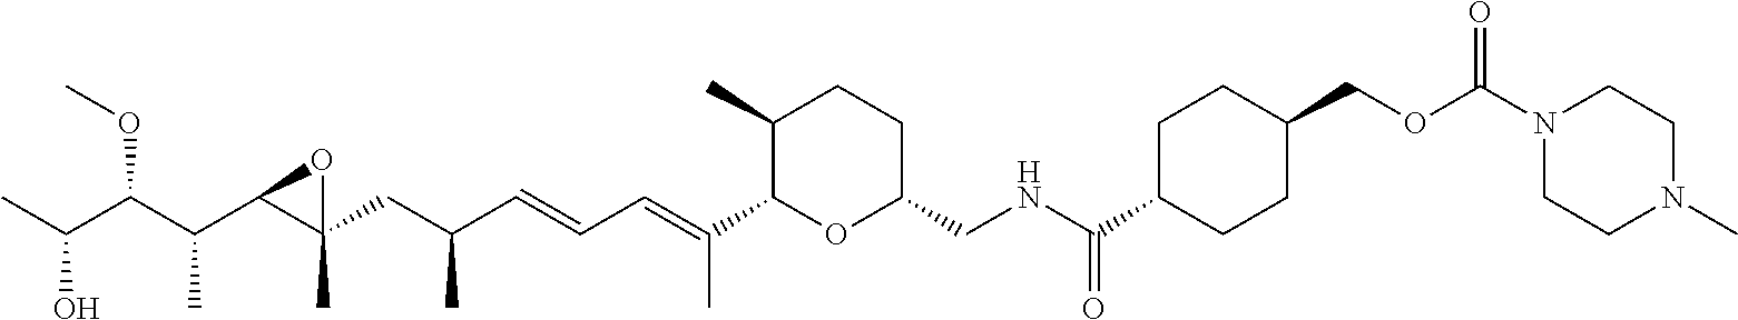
C1(C)C(C(=CC=CC(CC2(C)C(C(C(C(C)O)OC)C)O2)C)C)OC(CNC(C2CCC(COC(N3CCN(C)CC3)=O)CC2)=O)CC1
